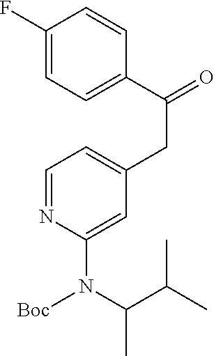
C1=C(CC(=O)C2=CC=C(F)C=C2)C=C(N(C(C(C)C)C)[Boc])N=C1
